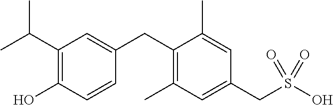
C1(C(C)C)=C(O)C=CC(CC2=C(C)C=C(CS(O)(=O)=O)C=C2C)=C1
